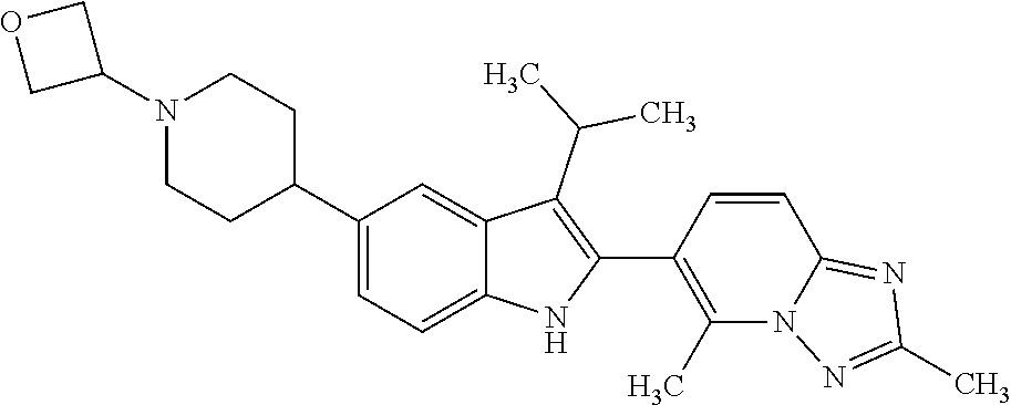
N1(C2COC2)CCC(C2=CC=C3C(=C2)C(C(C)C)=C(C2=C(C)N4C(=NC(C)=N4)C=C2)N3)CC1
